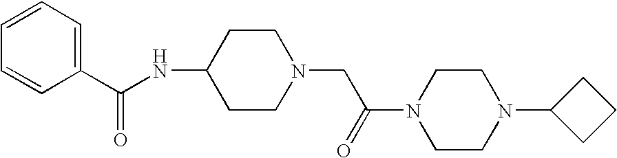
C1=CC=CC=C1C(NC1CCN(CC(=O)N2CCN(C3CCC3)CC2)CC1)=O
